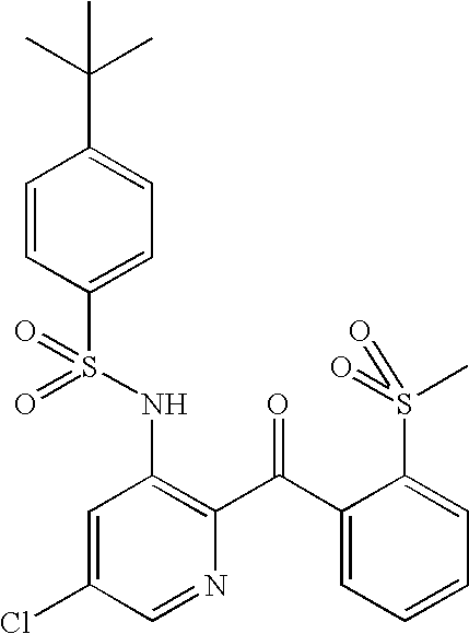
O=S(NC1=C(C(=O)C2=CC=CC=C2S(C)(=O)=O)N=CC(Cl)=C1)(=O)C1=CC=C(C(C)(C)C)C=C1
